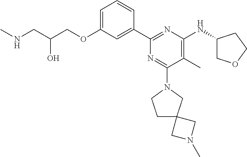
C1=C(OCC(CNC)O)C=C(C2=NC(NC3COCC3)=C(C)C(N3CCC4(C3)CN(C)C4)=N2)C=C1
